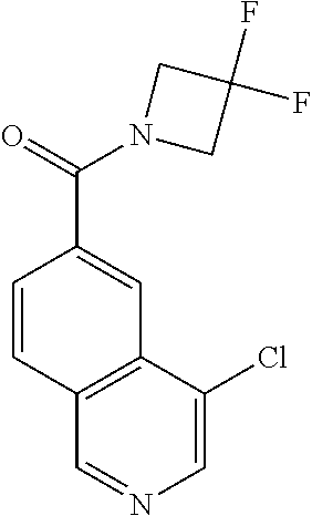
C1=CC2=C(C=C1C(N1CC(F)(F)C1)=O)C(Cl)=CN=C2
